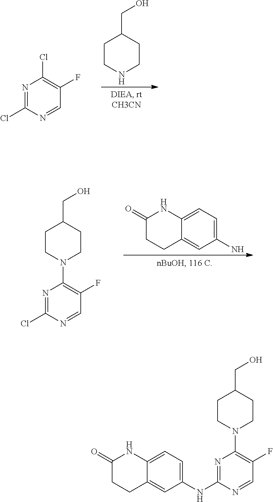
C1CNCCC1CO.N1=C(Cl)N=CC(F)=C1Cl.C1(N)=CC=C2C(=C1)CCC(=O)N2.N1=C(Cl)N=CC(F)=C1N1CCC(CO)CC1.C1(NC2=NC(N3CCC(CO)CC3)=C(F)C=N2)=CC=C2C(=C1)CCC(=O)N2
